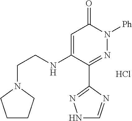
C1=C(NCCN2CCCC2)C(C2=NNC=N2)=NN([Ph])C1=O.Cl
